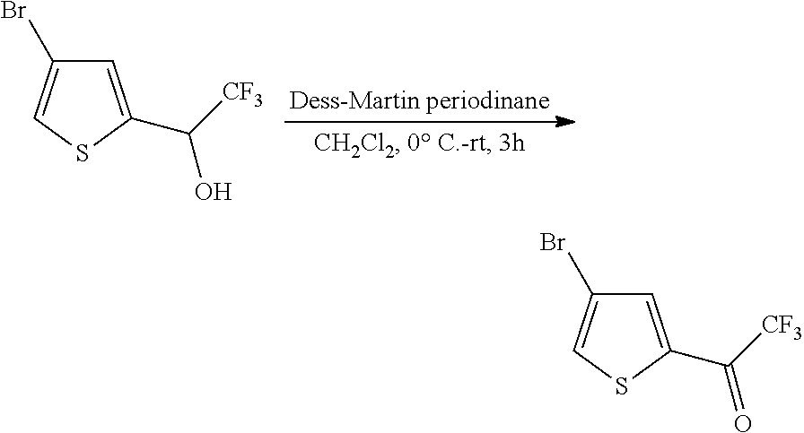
C1=C(C(=O)[CF3])SC=C1Br.C1=C(C(O)[CF3])SC=C1Br
